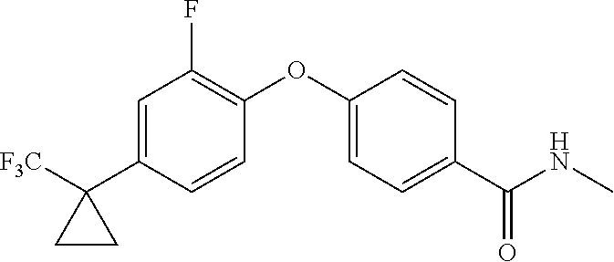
C1=C(C2([F3C])CC2)C=CC(OC2=CC=C(C(NC)=O)C=C2)=C1F
